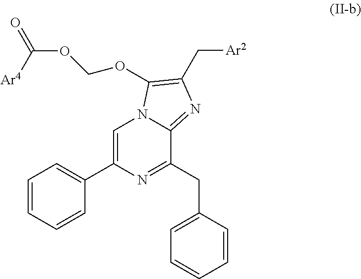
C1=C(C2=CC=CC=C2)N=C(CC2=CC=CC=C2)C2=NC(C[Ar2])=C(OCOC(=O)[Ar4])N12
